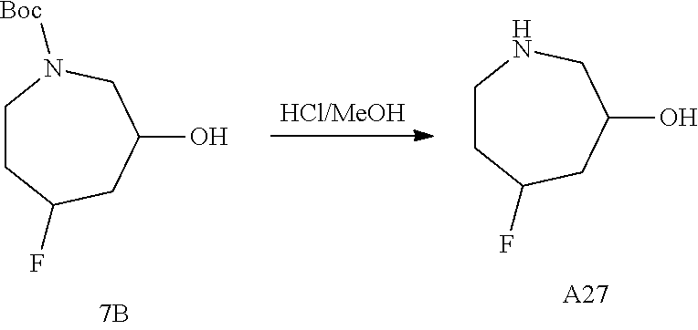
[HCl/MeOH].C1CC(F)CC(O)CN1[Boc].C1CC(F)CC(O)CN1.[A27]
